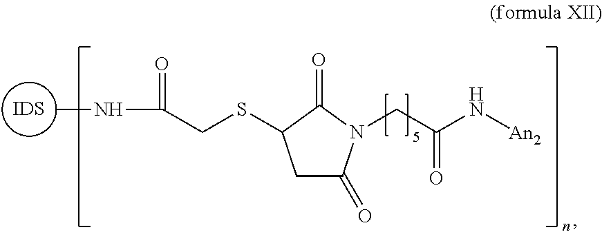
C1C(=O)N(CC(N[An2])=O)C(=O)C1SCC(NC)=O.[IDS]
